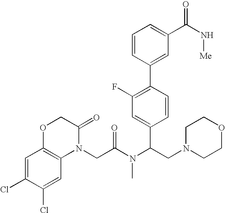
C1=C(Cl)C(Cl)=CC2=C1OCC(=O)N2CC(=O)N(C(C1=CC(F)=C(C2=CC(C(N[Me])=O)=CC=C2)C=C1)CN1CCOCC1)C
